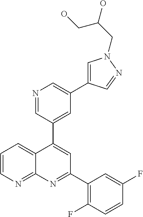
C1=C(C2=CC(C3=C(F)C=CC(F)=C3)=NC3=NC=CC=C23)C=NC=C1C1=CN(CC(O)CO)N=C1
